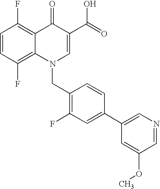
C12=C(F)C=CC(F)=C1C(=O)C(C(=O)O)=CN2CC1=C(F)C=C(C2=CN=CC(OC)=C2)C=C1
